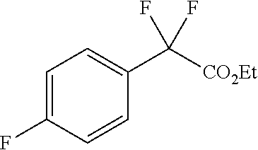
C1=C(F)C=CC(C([CO2Et])(F)F)=C1
